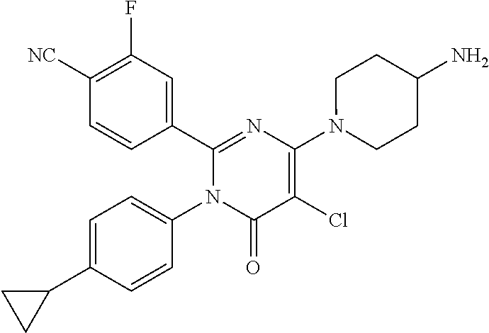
C1(C2=CC(F)=C([CN])C=C2)=NC(N2CCC(N)CC2)=C(Cl)C(=O)N1C1=CC=C(C2CC2)C=C1
